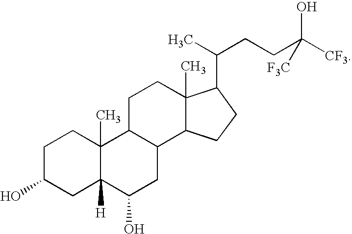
C1C(O)CC2([H])C(C)(C1)C1C(CC2O)C2C(C)(CC1)C(C(C)CCC([CF3])(O)[F3C])CC2
